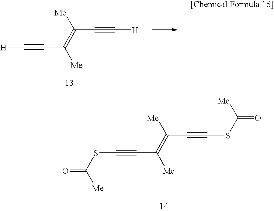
[Me]C(SC#CC([Me])=C([Me])C#CSC([Me])=O)=O.[Me]C(=C([Me])C#C[H])C#C[H]
